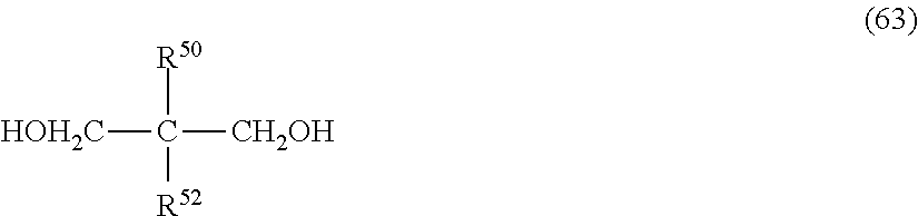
[R50]C([CH2OH])([R52])[HOH2C]
